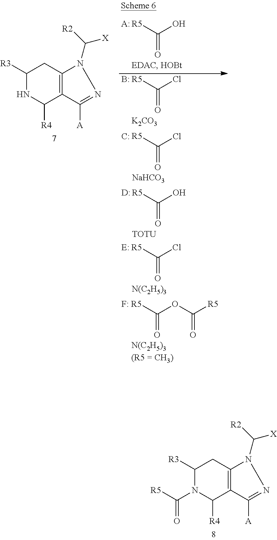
C1([R3])N(C([R5])=O)C([R4])C2=C(C1)N(C([X])[R2])N=C2[A].[C:].C(Cl)([R5])=O.[NaHCO3].B.C(Cl)([R5])=O.[K2CO3].C1([R3])NC([R4])C2=C(C1)N(C([X])[R2])N=C2[A].[A:].C(O)([R5])=O.F.C(OC([R5])=O)([R5])=O.[E:].C(Cl)([R5])=O.[N(C2H5)3].[D].C(O)([R5])=O.[TOTU]
